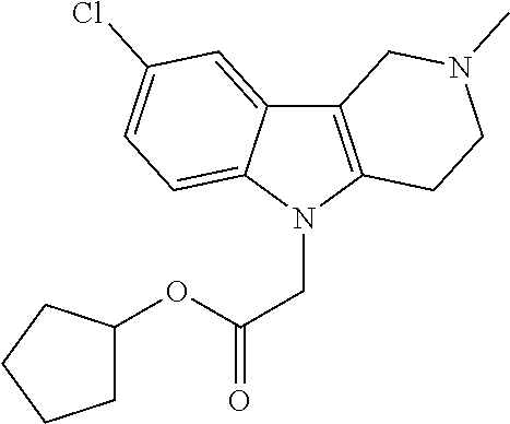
C12=C(N(CC(=O)OC3CCCC3)C3=CC=C(Cl)C=C13)CCN(C)C2
